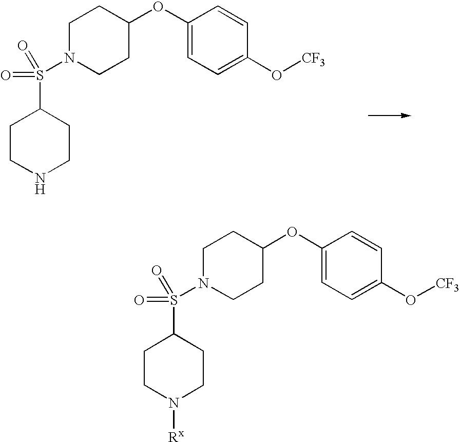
C1CC(OC2=CC=C(O[CF3])C=C2)CCN1S(C1CCN([Rx])CC1)(=O)=O.C1CC(OC2=CC=C(O[CF3])C=C2)CCN1S(C1CCNCC1)(=O)=O
